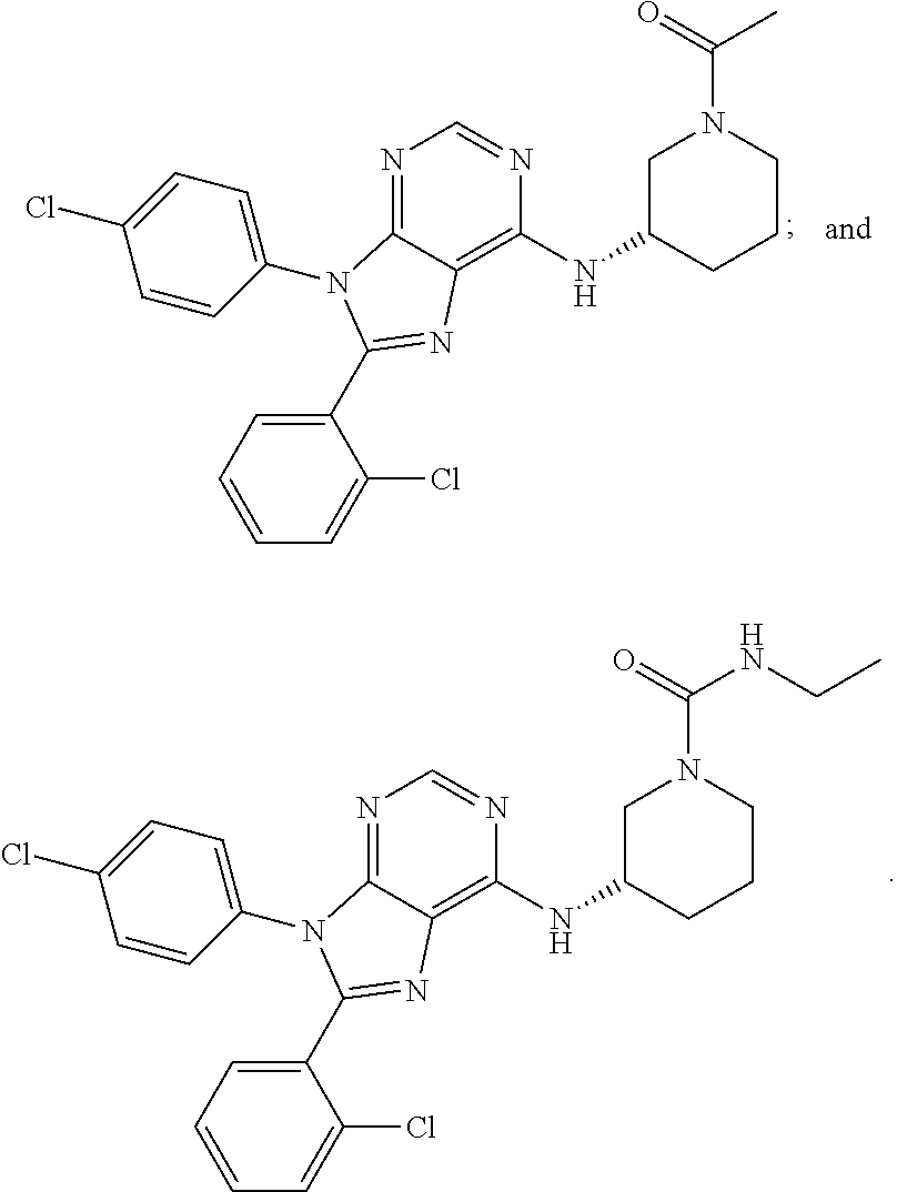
N1=C2C(=C(NC3CCCN(C(NCC)=O)C3)N=C1)N=C(C1=CC=CC=C1Cl)N2C1=CC=C(Cl)C=C1.N1=C2C(=C(NC3CCCN(C(C)=O)C3)N=C1)N=C(C1=CC=CC=C1Cl)N2C1=CC=C(Cl)C=C1
